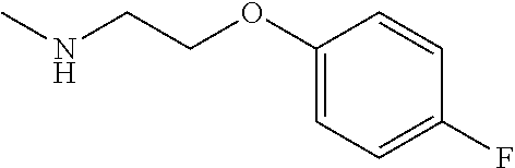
CNCCOC1=CC=C(F)C=C1
